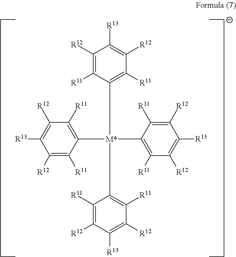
C1([R12])=C([R11])C([M*](C2=C([R11])C([R12])=C([R13])C([R12])=C2[R11])(C2=C([R11])C([R12])=C([R13])C([R12])=C2[R11])C2=C([R11])C([R12])=C([R13])C([R12])=C2[R11])=C([R11])C([R12])=C1[R13]
